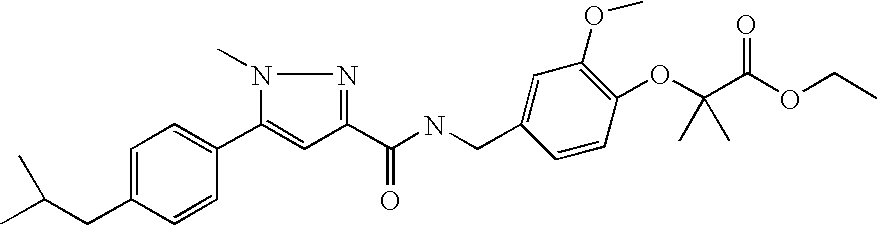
C(C1=CC=C(C2=CC(C(NCC3=CC(OC)=C(OC(C(OCC)=O)(C)C)C=C3)=O)=NN2C)C=C1)C(C)C
